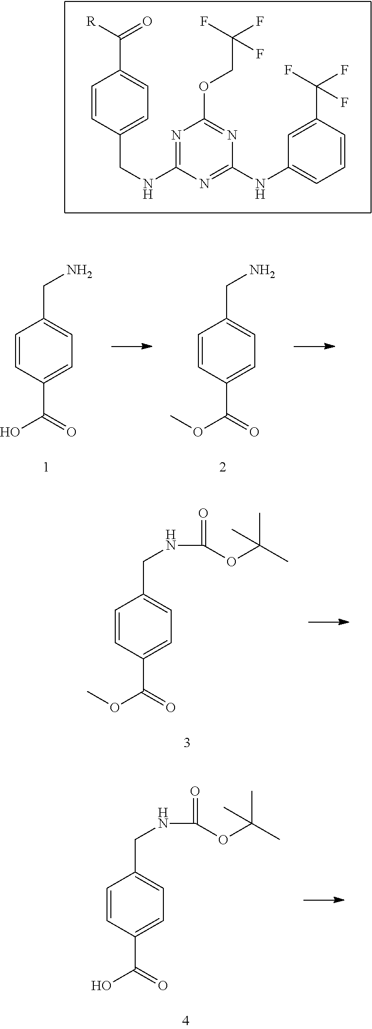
C(C1=CC=C(CNC2=NC(OCC(F)(F)F)=NC(NC3=CC=CC(C(F)(F)F)=C3)=N2)C=C1)([R])=O.C1=CC(C(=O)O)=CC=C1CN.C1=CC(C(=O)OC)=CC=C1CN.C1=CC(C(=O)OC)=CC=C1CNC(=O)OC(C)(C)C.C1=CC(C(=O)O)=CC=C1CNC(=O)OC(C)(C)C
